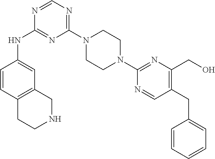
C1(N2CCN(C3=NC(CO)=C(CC4=CC=CC=C4)C=N3)CC2)=NC=NC(NC2=CC3=C(C=C2)CCNC3)=N1
